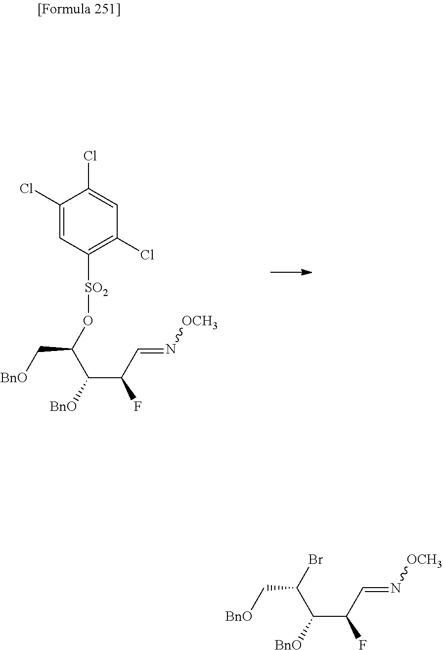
[BnO]CC(C(C(C=N[OCH3])F)[BnO])O[SO2]C1=C(Cl)C=C(Cl)C(Cl)=C1.[BnO]CC(C(C(C=N[OCH3])F)[BnO])Br
